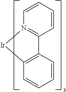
C12=C(C=CC=C1)[Ir]N1=C2C=CC=C1
